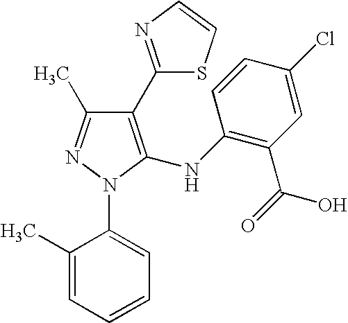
C1(C2=NC=CS2)=C(NC2=C(C(=O)O)C=C(Cl)C=C2)N(C2=CC=CC=C2C)N=C1C
